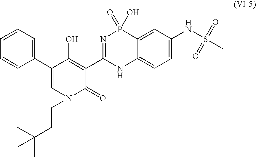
C1(C2=CN(CCC(C)(C)C)C(=O)C(C3=NP(=O)(O)C4=CC(NS(C)(=O)=O)=CC=C4N3)=C2O)=CC=CC=C1
